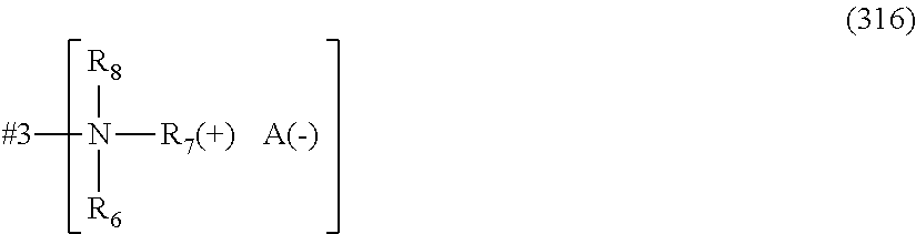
[#3]N([R7(+)])([R8])[R6].[A(-)]
